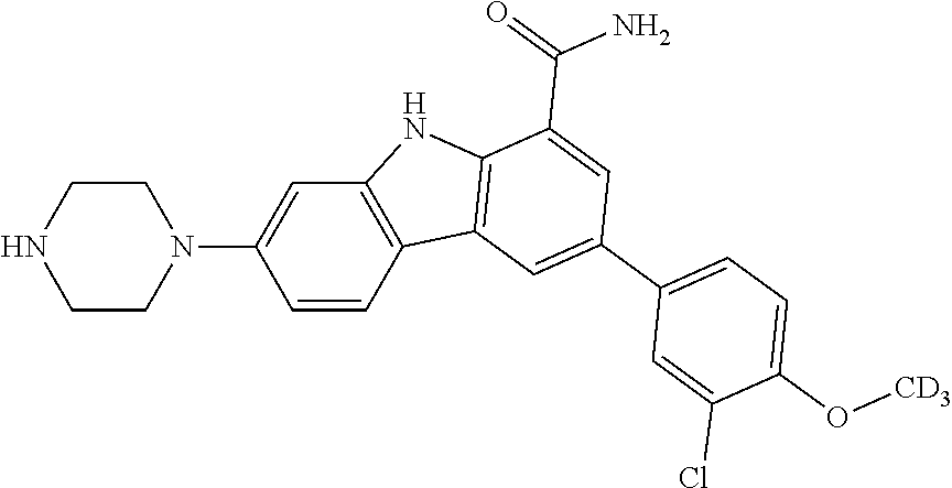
C1=C(N2CCNCC2)C=CC2=C1NC1=C2C=C(C2=CC=C(O[CD3])C(Cl)=C2)C=C1C(=O)N
